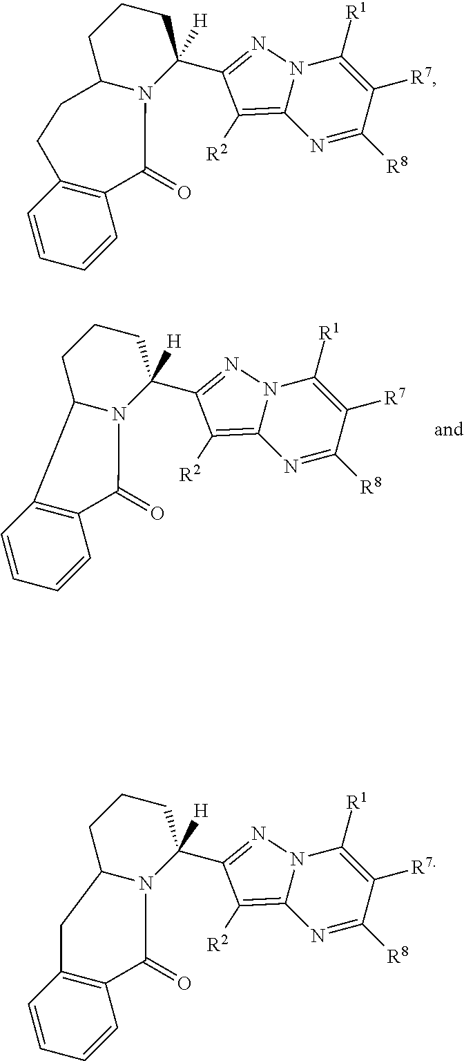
N12C(=C([R2])C(C3([H])N4C(CCC3)C3=C(C4=O)C=CC=C3)=N1)N=C([R8])C([R7])=C2[R1].N12C(=C([R2])C(C3([H])N4C(CCC3)CCC3=C(C4=O)C=CC=C3)=N1)N=C([R8])C([R7])=C2[R1].N12C(=C([R2])C(C3([H])N4C(CCC3)CC3=C(C4=O)C=CC=C3)=N1)N=C([R8])C([R7])=C2[R1]
